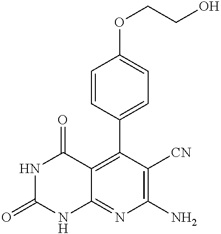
C1(OCCO)=CC=C(C2=C3C(=NC(N)=C2[CN])NC(=O)NC3=O)C=C1
